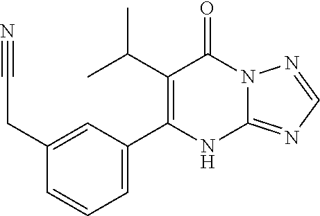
C12=NC=NN1C(=O)C(C(C)C)=C(C1=CC=CC(CC#N)=C1)N2
